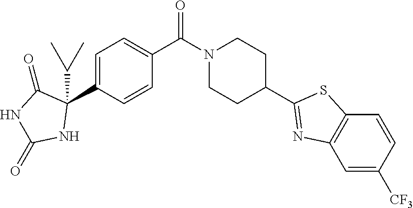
C1=C(C2(C(C)C)C(=O)NC(=O)N2)C=CC(C(N2CCC(C3=NC4=C(S3)C=CC([CF3])=C4)CC2)=O)=C1
